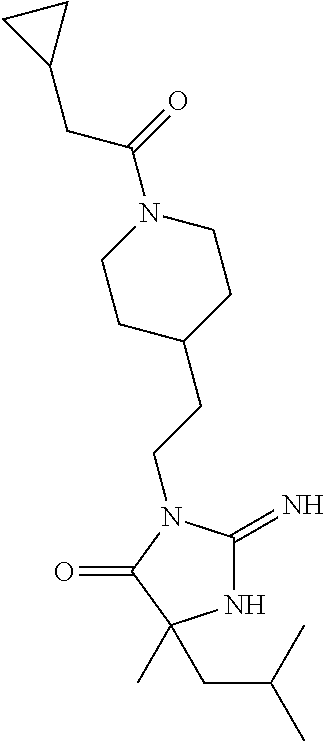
N1C(=N)N(CCC2CCN(C(=O)CC3CC3)CC2)C(=O)C1(C)CC(C)C
